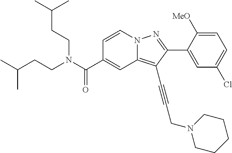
C1=CN2C(=C(C#CCN3CCCCC3)C(C3=CC(Cl)=CC=C3[MeO])=N2)C=C1C(N(CCC(C)C)CCC(C)C)=O
